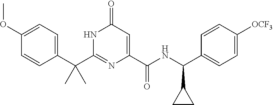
C(C1=CC=C(OC)C=C1)(C1=NC(C(NC(C2=CC=C([OCF3])C=C2)C2CC2)=O)=CC(=O)N1)(C)C
